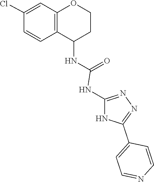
C1(Cl)=CC2=C(C(NC(=O)NC3=NN=C(C4=CC=NC=C4)N3)CCO2)C=C1
